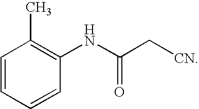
C1=CC=CC(NC(C[CN])=O)=C1C
